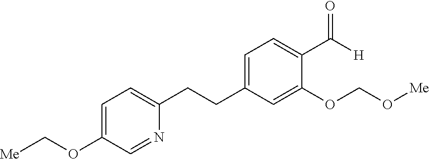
C1=C(OC[Me])C=NC(CCC2=CC=C(C(=O)[H])C(OCO[Me])=C2)=C1
